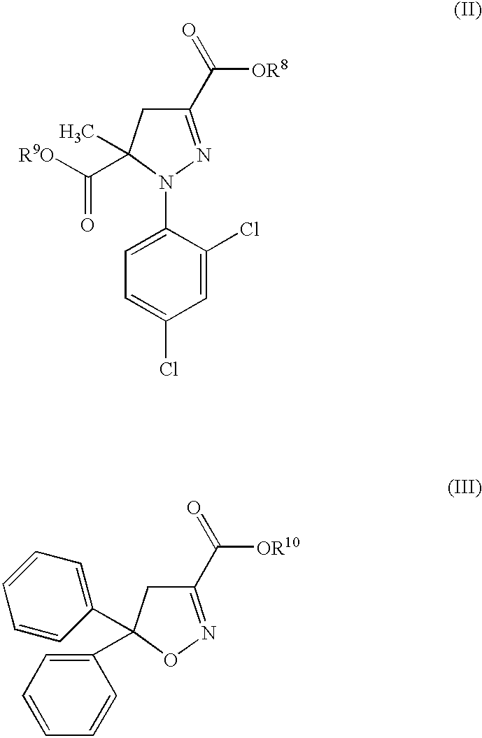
C1(N2C(C)(C([R9O])=O)CC(C([OR8])=O)=N2)=CC=C(Cl)C=C1Cl.C1=CC=CC(C2(C3=CC=CC=C3)CC(C([OR10])=O)=NO2)=C1
